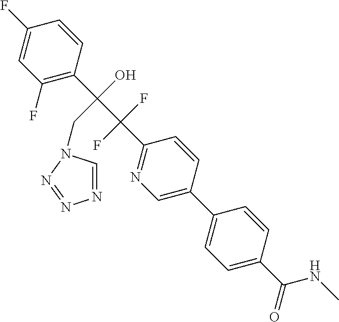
C1(C2=CN=C(C(C(C3=C(F)C=C(F)C=C3)(O)CN3C=NN=N3)(F)F)C=C2)=CC=C(C(NC)=O)C=C1
